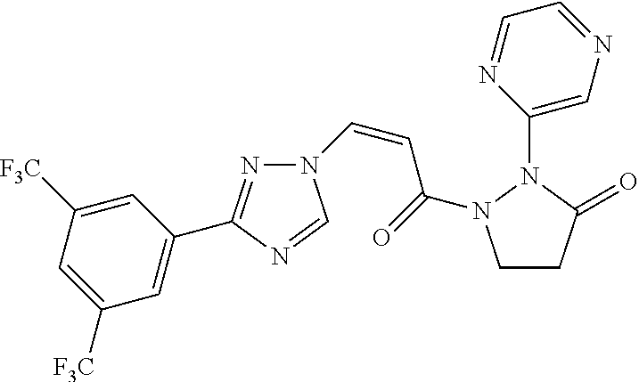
N1=C(C2=CC([F3C])=CC([F3C])=C2)N=CN1C=CC(=O)N1CCC(=O)N1C1=CN=CC=N1
